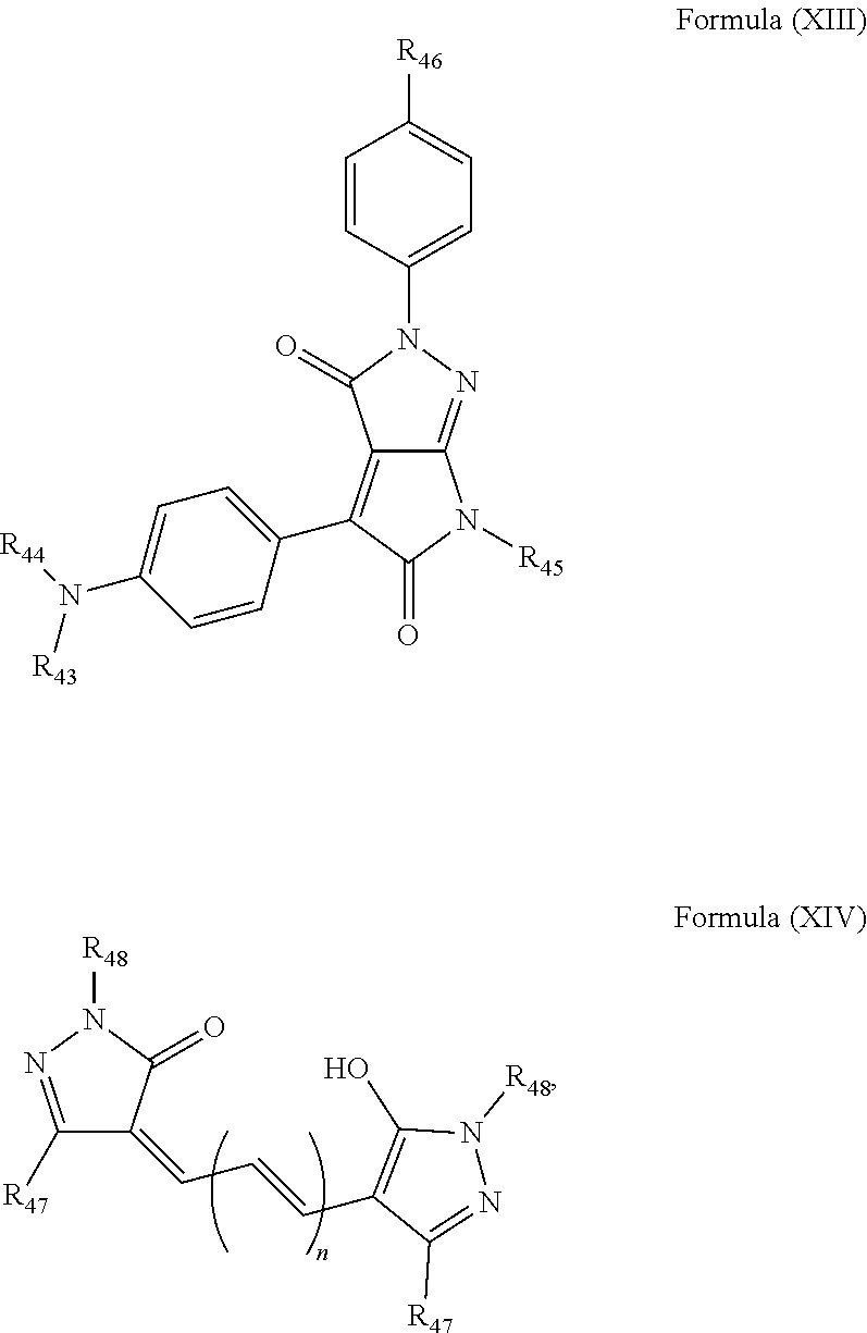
C1([R47])=NN([R48])C(=O)C1=CC=CC1=C(O)N([R48])N=C1[R47].C1=CC(N2C(=O)C3=C(C4=CC=C(N([R43])[R44])C=C4)C(=O)N([R45])C3=N2)=CC=C1[R46]
